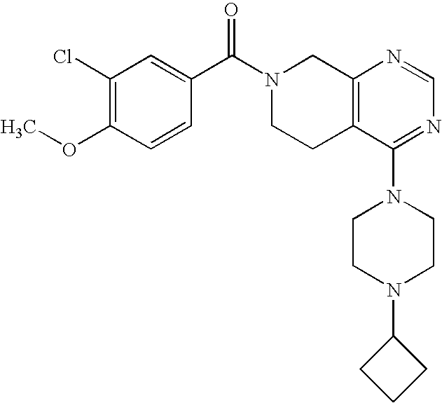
C1(C(N2CCC3=C(C2)N=CN=C3N2CCN(C3CCC3)CC2)=O)=CC(Cl)=C(OC)C=C1
